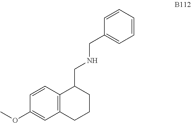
C1(CNCC2C3=C(CCC2)C=C(OC)C=C3)=CC=CC=C1
